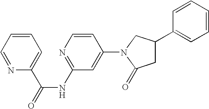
C1=CC(N2C(=O)CC(C3=CC=CC=C3)C2)=CC(NC(=O)C2=CC=CC=N2)=N1
